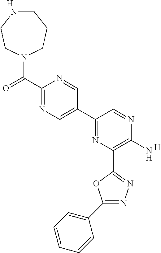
C1(N)=C(C2=NN=C(C3=CC=CC=C3)O2)N=C(C2=CN=C(C(=O)N3CCCNCC3)N=C2)C=N1.[H].[H]
